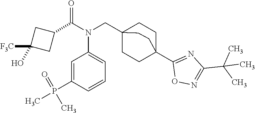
C1(C(N(CC23CCC(C4=NC(C(C)(C)C)=NO4)(CC2)CC3)C2=CC=CC(P(C)(=O)C)=C2)=O)CC(O)([F3C])C1
